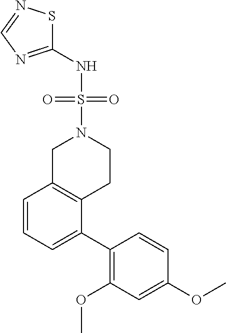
C1(NS(=O)(N2CC3=C(CC2)C(C2=C(OC)C=C(OC)C=C2)=CC=C3)=O)=NC=NS1
